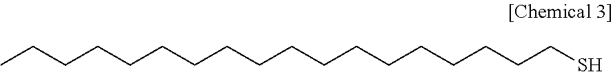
CCCCCCCCCCCCCCCCCCS
